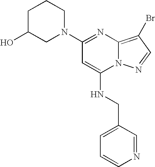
N1(C2=NC3=C(Br)C=NN3C(NCC3=CC=CN=C3)=C2)CCCC(O)C1
